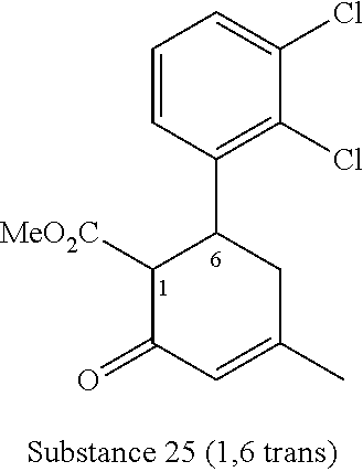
C1(C2C([MeO2C])C(=O)C=C(C)C2)=C(Cl)C(Cl)=CC=C1
